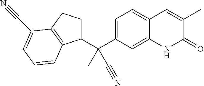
C1(C(C2CCC3=C2C=CC=C3C#N)(C)C#N)=CC=C2C(=C1)NC(=O)C(C)=C2
